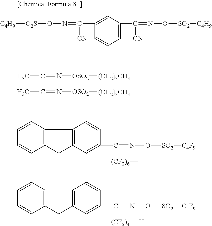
[C4H9][O2S]ON=C(C1=CC(C(=NO[SO2][C4H9])[CN])=CC=C1)[CN].CC(C(C)=N[OSO2][(CH2)3CH3])=N[OSO2][(CH2)3CH3].C1=CC2=C(C=C1)CC1=C2C=CC(C(=NO[SO2][C4F9])[(CF2)6][H])=C1.C1=CC2=C(C=C1)CC1=C2C=CC(C(=NO[SO2][C4F9])[(CF2)4][H])=C1
